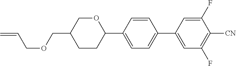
C(COCC1CCC(C2=CC=C(C3=CC(F)=C([CN])C(F)=C3)C=C2)OC1)=C
